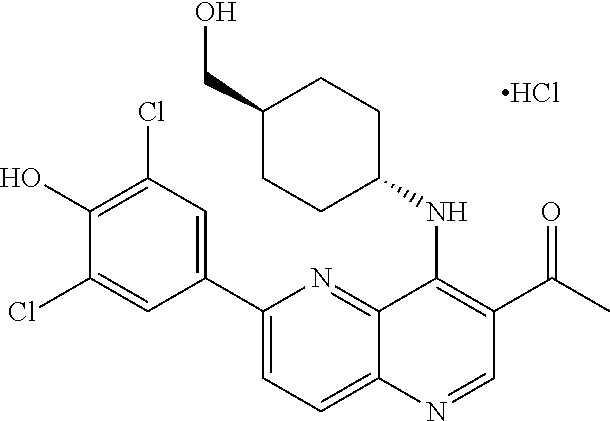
C12=NC(C3=CC(Cl)=C(O)C(Cl)=C3)=CC=C1N=CC(C(C)=O)=C2NC1CCC(CO)CC1.Cl
